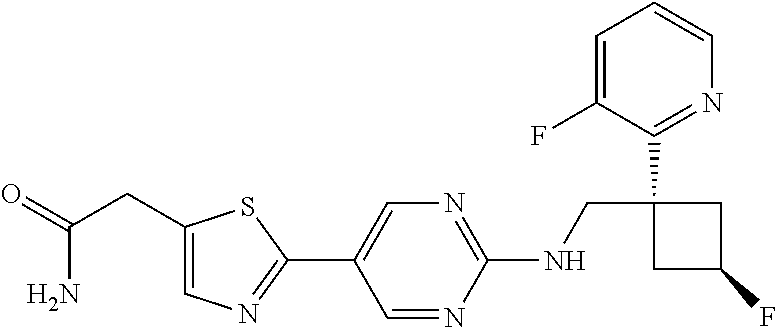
C1(NCC2(C3=NC=CC=C3F)CC(F)C2)=NC=C(C2=NC=C(CC(=O)N)S2)C=N1
